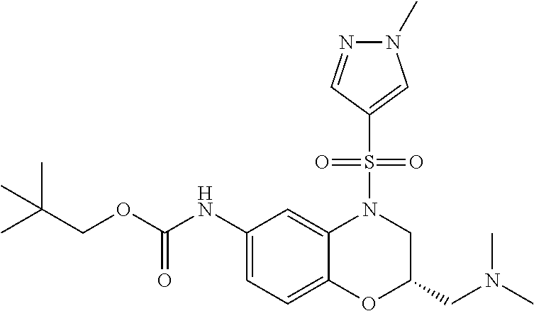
C1(NC(OCC(C)(C)C)=O)=CC=C2C(=C1)N(S(C1=CN(C)N=C1)(=O)=O)CC(CN(C)C)O2
